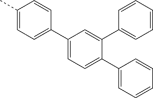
C1(C2=CC=C(C)C=C2)=CC=C(C2=CC=CC=C2)C(C2=CC=CC=C2)=C1
